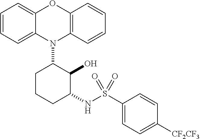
N1(C2CCCC(NS(C3=CC=C([CF2CF3])C=C3)(=O)=O)C2O)C2=C(C=CC=C2)OC2=CC=CC=C12
